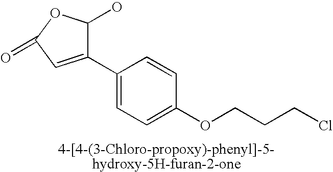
C1(C2=CC(=O)OC2O)=CC=C(OCCCCl)C=C1
